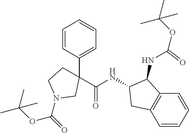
C1=CC(C2(C(=O)NC3CC4=C(C3NC(OC(C)(C)C)=O)C=CC=C4)CCN(C(OC(C)(C)C)=O)C2)=CC=C1
